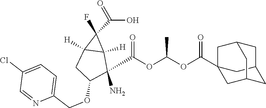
O=C(O)C1(F)C2([H])C1([H])C(N)(C(OC(OC(=O)C13CC4CC(C1)CC(C3)C4)C)=O)C(OCC1=CC=C(Cl)C=N1)C2
